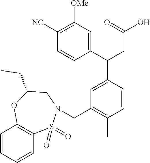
C1=CC=CC2=C1OC(CC)CN(CC1=C(C)C=CC(C(C3=CC([OMe])=C([NC])C=C3)CC(O)=O)=C1)S2(=O)=O
